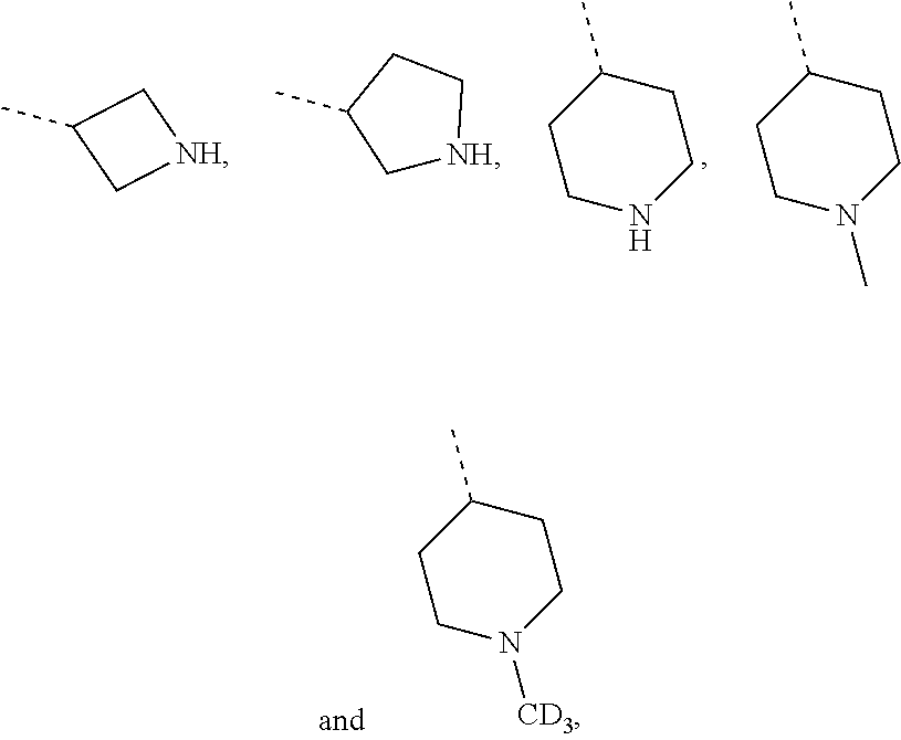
C1(C)C[NH]C1.C1[NH]CCC1C.C1CNCCC1C.C1CN(C)CCC1C.C1CN([CD3])CCC1C
